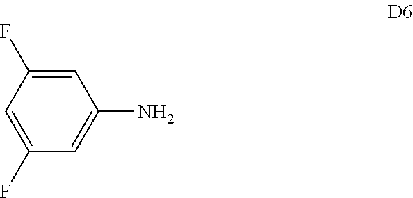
C1=C(N)C=C(F)C=C1F
